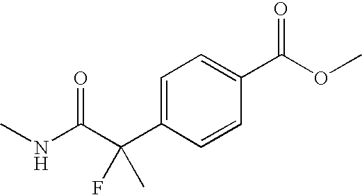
C1=C(C(C(NC)=O)(F)C)C=CC(C(OC)=O)=C1
